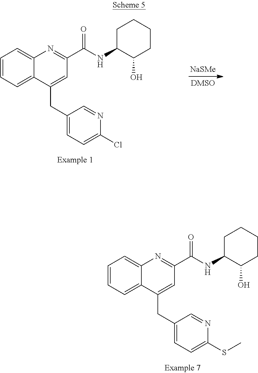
C1=CC=C2C(=C1)N=C(C(NC1C(O)CCCC1)=O)C=C2CC1=CC=C(SC)N=C1.C1=CC=C2C(=C1)N=C(C(NC1C(O)CCCC1)=O)C=C2CC1=CC=C(Cl)N=C1.[NaSMe]
